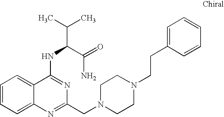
C1=CC=C2C(=C1)C(NC(C(N)=O)C(C)C)=NC(CN1CCN(CCC3=CC=CC=C3)CC1)=N2
